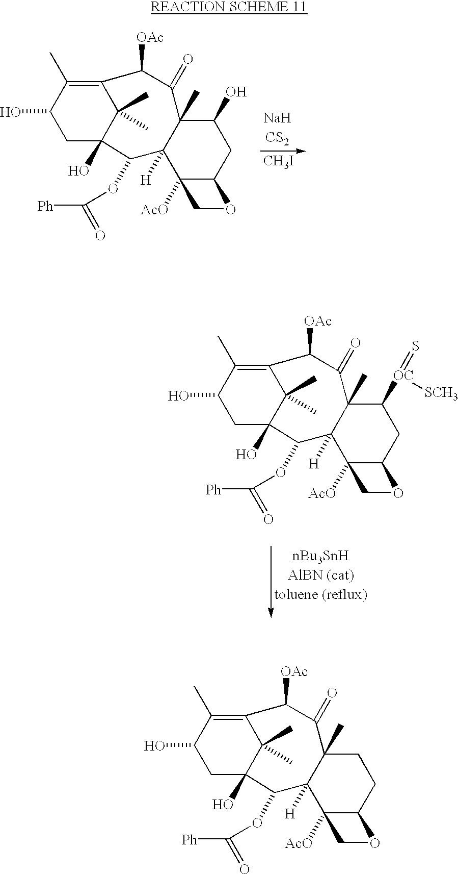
[CH3I].C1(O)C2(C)C([H])(C3([AcO])C(C1)OC3)C(OC([Ph])=O)C1(O)C(C)(C)C(=C(C)C(O)C1)C([OAc])C2=O.C1([OC](=S)[SCH3])C2(C)C([H])(C3([AcO])C(C1)OC3)C(OC([Ph])=O)C1(O)C(C)(C)C(=C(C)C(O)C1)C([OAc])C2=O.C1C2(C)C([H])(C3([AcO])C(C1)OC3)C(OC([Ph])=O)C1(O)C(C)(C)C(=C(C)C(O)C1)C([OAc])C2=O
